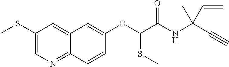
C1(SC)=CN=C2C(=C1)C=C(OC(C(NC(C#C)(C)C=C)=O)SC)C=C2
